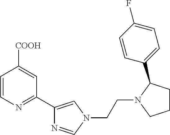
C1=CN=C(C2=CN(CCN3CCCC3C3=CC=C(F)C=C3)C=N2)C=C1[COOH]
